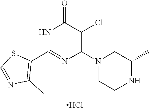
N1C(C2=C(C)N=CS2)=NC(N2CCNC(C)C2)=C(Cl)C1=O.Cl
